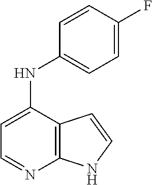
C1=C(NC2=CC=C(F)C=C2)C2=C(N=C1)NC=C2
